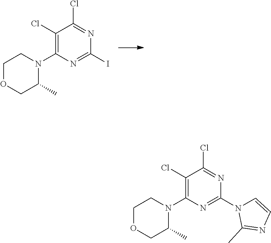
N1=C(C)N(C2=NC(N3CCOCC3C)=C(Cl)C(Cl)=N2)C=C1.C1(I)=NC(N2CCOCC2C)=C(Cl)C(Cl)=N1
